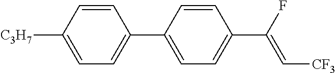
C1=C([C3H7])C=CC(C2=CC=C(C(F)=C[CF3])C=C2)=C1
